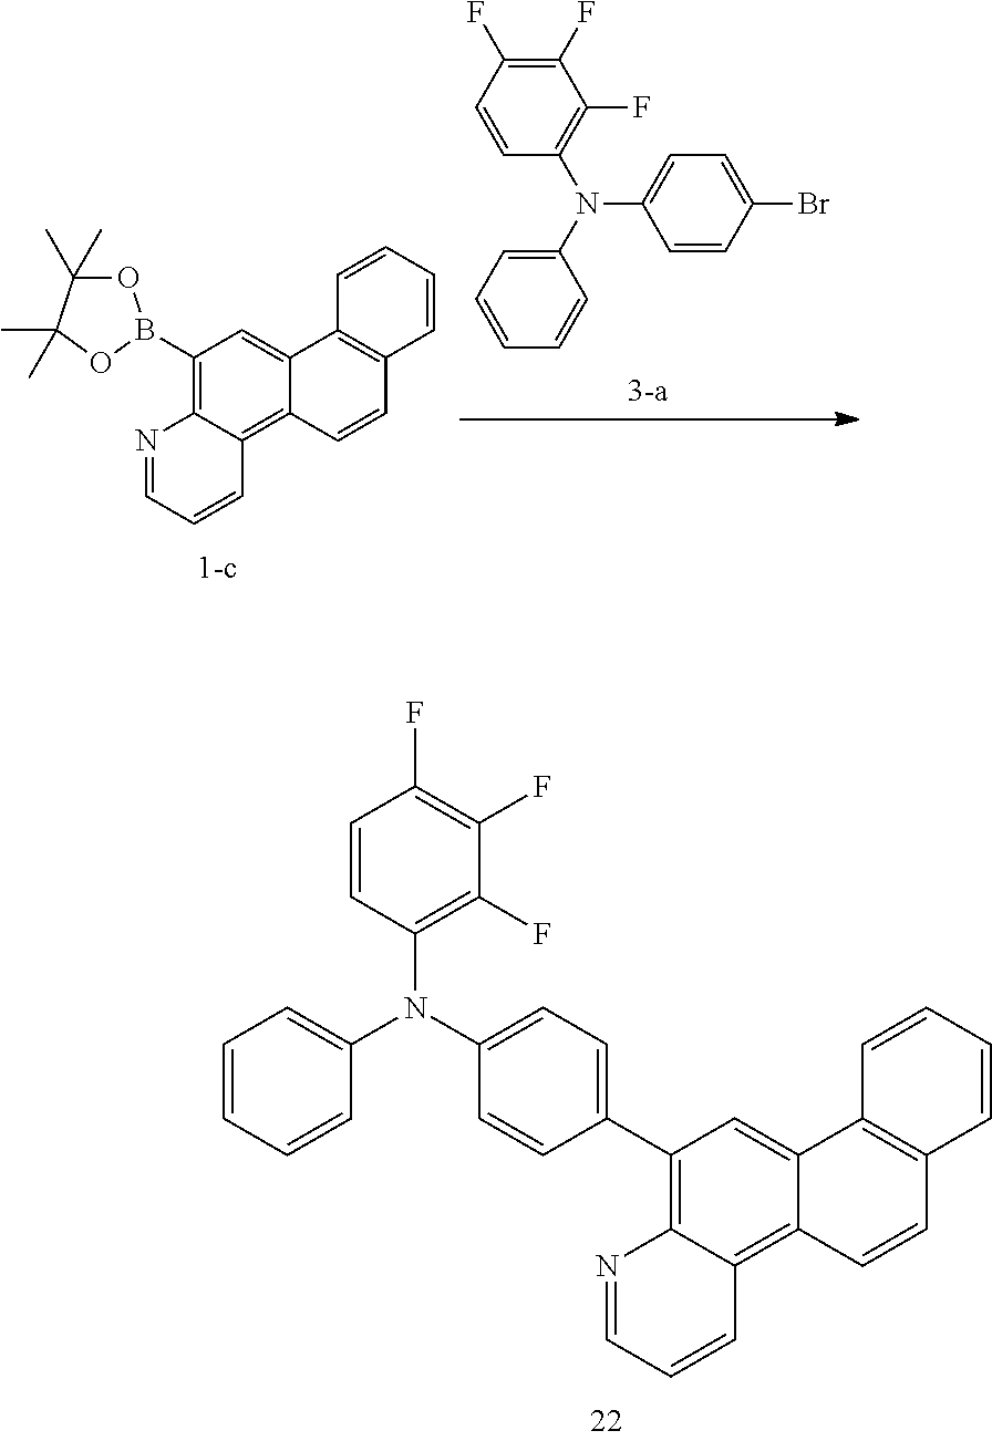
N(C1=CC=C(C2=C3C(=C4C(=C2)C2=C(C=C4)C=CC=C2)C=CC=N3)C=C1)(C1=CC=CC=C1)C1=C(F)C(F)=C(F)C=C1.C1(B2OC(C)(C)C(C)(C)O2)=C2C(=C3C(=C1)C1=C(C=C3)C=CC=C1)C=CC=N2.C1(F)=C(F)C=CC(N(C2=CC=CC=C2)C2=CC=C(Br)C=C2)=C1F
